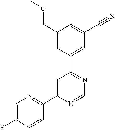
C1(C2=NC=C(F)C=C2)=CC(C2=CC(C#N)=CC(COC)=C2)=NC=N1
